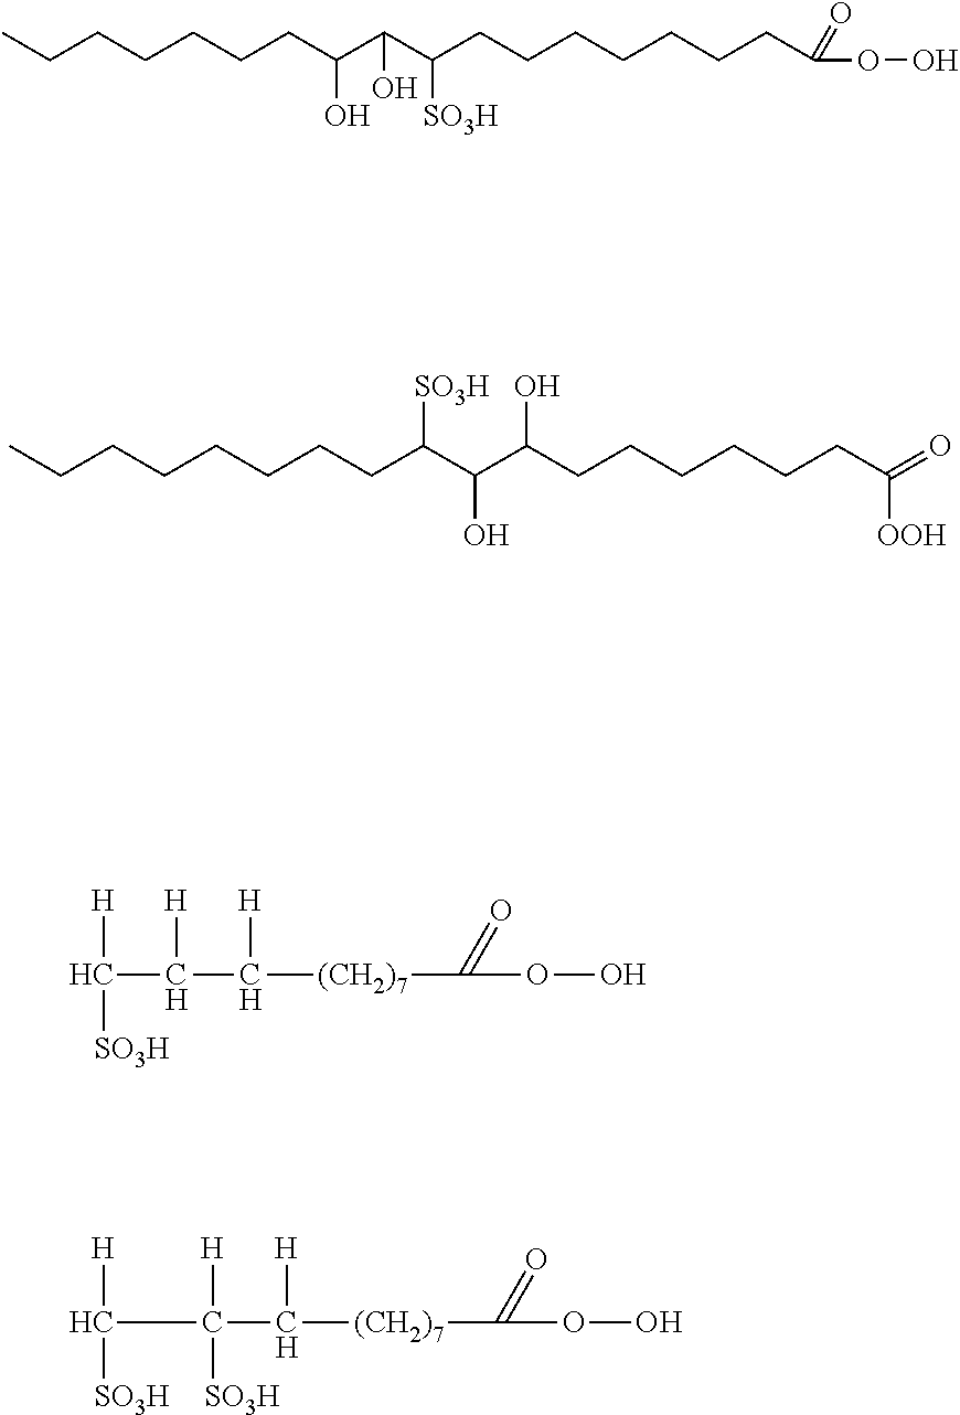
CCCCCCCC(C(C(CCCCCCCC(=O)OO)[SO3H])O)O.CCCCCCCCC(C(C(CCCCCCC([OOH])=O)O)O)[SO3H].C([H])([SO3H])C([H])C([H])[(CH2)7]C(=O)OO.C([H])([SO3H])C([H])(C([H])[(CH2)7]C(=O)OO)[SO3H]
